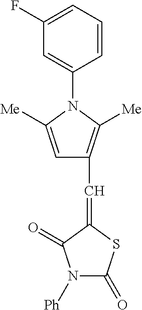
C1(F)=CC=CC(N2C([Me])=CC(C=C3SC(=O)N([Ph])C3=O)=C2[Me])=C1
